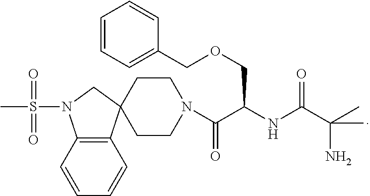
C1CC2(CCN1C(C(NC(C(C)(N)C)=O)COCC1=CC=CC=C1)=O)C1=C(N(S(C)(=O)=O)C2)C=CC=C1
